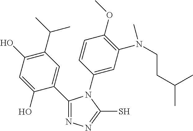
C1(C(C)C)=C(O)C=C(O)C(C2=NN=C(S)N2C2=CC(N(C)CCC(C)C)=C(OC)C=C2)=C1
